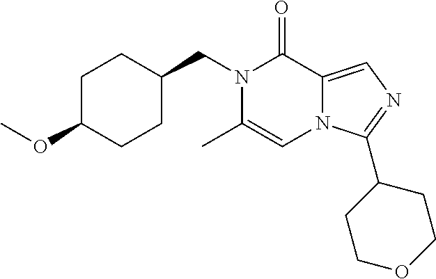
N1(CC2CCC(OC)CC2)C(C)=CN2C(=CN=C2C2CCOCC2)C1=O
